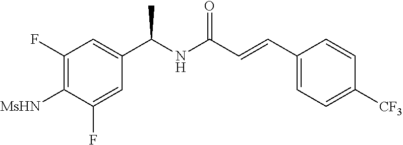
C1([MsHN])=C(F)C=C(C(NC(C=CC2=CC=C([CF3])C=C2)=O)C)C=C1F
